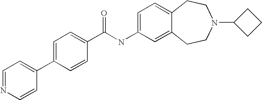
C1=NC=CC(C2=CC=C(C(NC3=CC=C4C(=C3)CCN(C3CCC3)CC4)=O)C=C2)=C1
